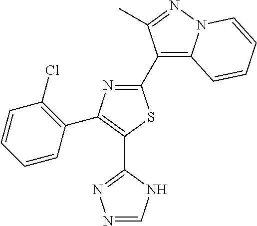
C1(C2=C3N(N=C2C)C=CC=C3)=NC(C2=C(Cl)C=CC=C2)=C(C2=NN=CN2)S1
